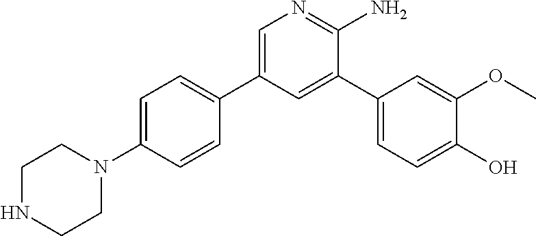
C1NCCN(C2=CC=C(C3=CN=C(N)C(C4=CC=C(O)C(OC)=C4)=C3)C=C2)C1
